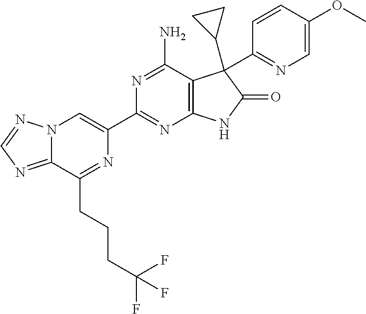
C12=NC=NN1C=C(C1=NC3=C(C(N)=N1)C(C1CC1)(C1=NC=C(OC)C=C1)C(=O)N3)N=C2CCCC(F)(F)F
